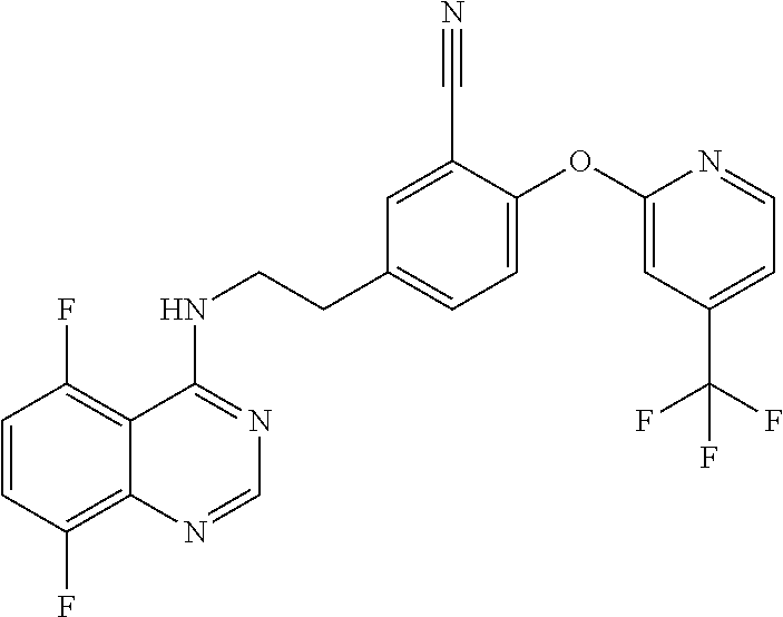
C1=CC(F)=C2C(=C1F)C(NCCC1=CC=C(OC3=CC(C(F)(F)F)=CC=N3)C(C#N)=C1)=NC=N2
